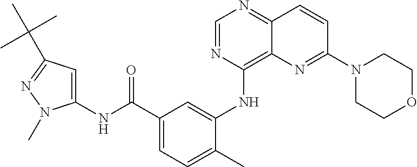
C1=NC(NC2=CC(C(NC3=CC(C(C)(C)C)=NN3C)=O)=CC=C2C)=C2C(=N1)C=CC(N1CCOCC1)=N2
